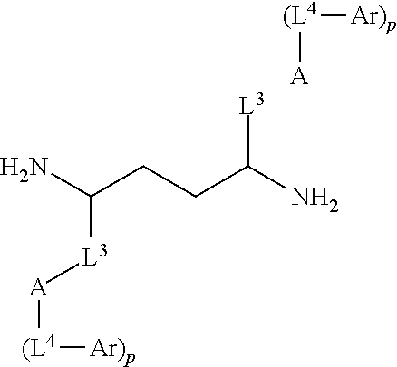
NC(CCC(N)[L3])[L3][A][(L4][Ar)p].[A][(L4][Ar)p]
